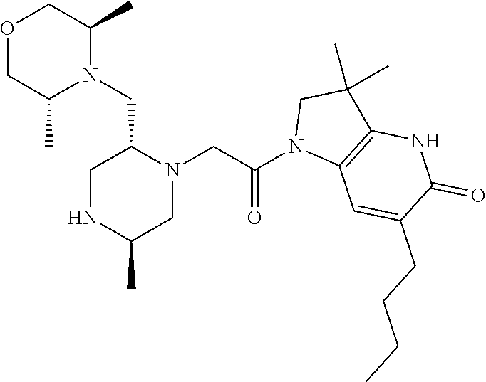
O1CC(C)N(CC2N(CC(N3C4=C(C(C)(C)C3)NC(=O)C(CCCC)=C4)=O)CC(C)NC2)C(C)C1
